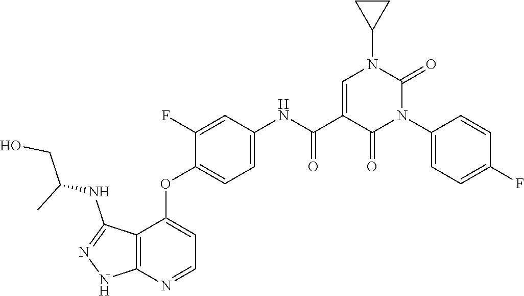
C1CC1N1C=C(C(=O)NC2=CC=C(OC3=CC=NC4=C3C(NC(CO)C)=NN4)C(F)=C2)C(=O)N(C2=CC=C(F)C=C2)C1=O
